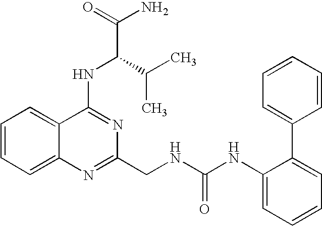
C12=CC=CC=C1N=C(CNC(NC1=CC=CC=C1C1=CC=CC=C1)=O)N=C2NC(C(N)=O)C(C)C
